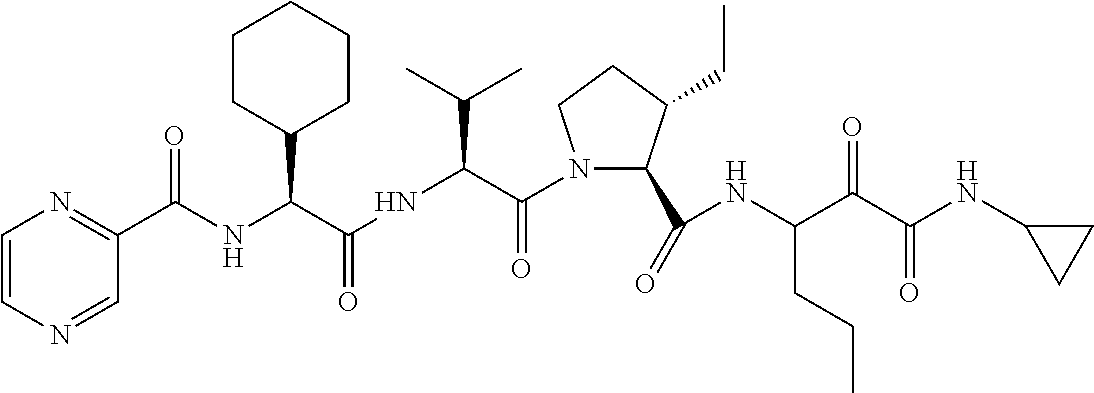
C1(C(=O)NC(C(C(NC2CC2)=O)=O)CCC)C(CC)CCN1C(C(NC(=O)C(C1CCCCC1)NC(C1=NC=CN=C1)=O)C(C)C)=O
